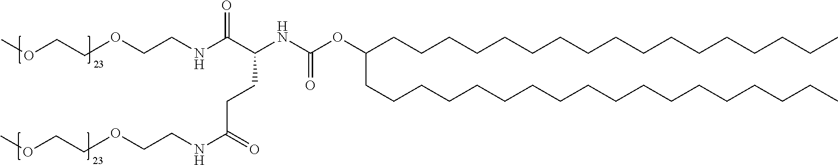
C(CCCCCCCCCCCCCCCC)C(OC(NC(C(NCCOCCOC)=O)CCC(NCCOCCOC)=O)=O)CCCCCCCCCCCCCCCCCC
